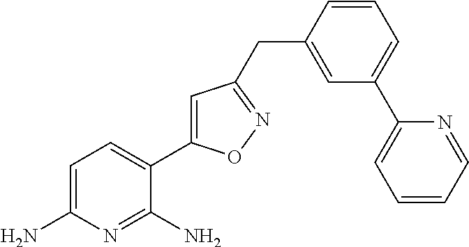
C1=C(N)N=C(N)C(C2=CC(CC3=CC(C4=CC=CC=N4)=CC=C3)=NO2)=C1
